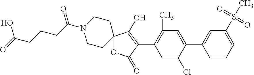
N1(C(CCCC(=O)O)=O)CCC2(CC1)OC(=O)C(C1=C(C)C=C(C3=CC(S(C)(=O)=O)=CC=C3)C(Cl)=C1)=C2O
